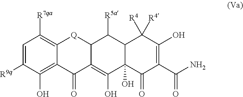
C1=C([R9q])C(O)=C2C(=C1[R7qa])[Q]C1C(=C(O)C3(O)C(C1[R5a])C([R4])([R4])C(O)=C(C(N)=O)C3=O)C2=O
